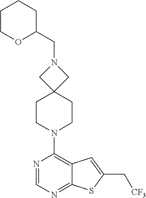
C12=NC=NC(N3CCC4(CC3)CN(CC3CCCCO3)C4)=C1C=C(C[CF3])S2
